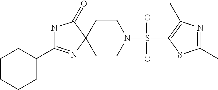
N1C(C2CCCCC2)=NC2(C1=O)CCN(S(C1=C(C)N=C(C)S1)(=O)=O)CC2
